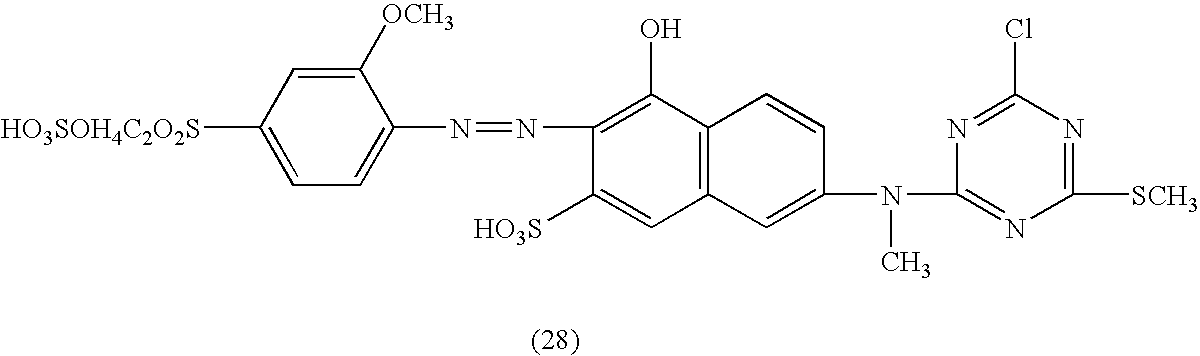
C1([OCH3])=CC([HO3SOH4C2O2S])=CC=C1N=NC1=C(O)C2=C(C=C1[HO3S])C=C(N(C1=NC([SCH3])=NC(Cl)=N1)C)C=C2
